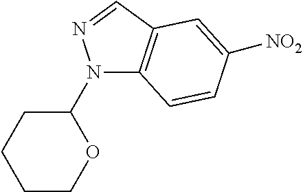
C1(N2C3=C(C=N2)C=C([NO2])C=C3)CCCCO1
